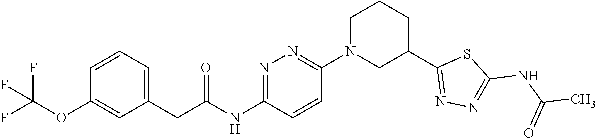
C1=CC=C(CC(NC2=NN=C(N3CC(C4=NN=C(NC(C)=O)S4)CCC3)C=C2)=O)C=C1OC(F)(F)F
